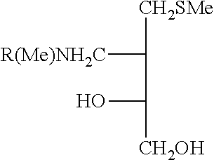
[CH2SMe]C([R(Me)NH2C])C(O)[CH2OH]
